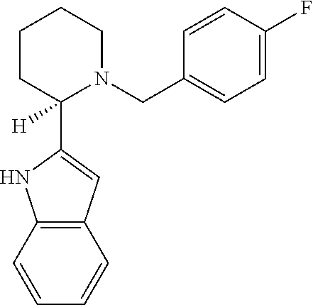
C12=C(C=CC=C1)NC(C1([H])CCCCN1CC1=CC=C(F)C=C1)=C2
